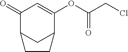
C1=C(OC(CCl)=O)C2CC(C1=O)CC2
